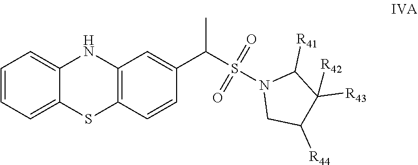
C1=CC=C2C(=C1)NC1=C(S2)C=CC(C(S(N2CC([R44])C([R43])([R42])C2[R41])(=O)=O)C)=C1
